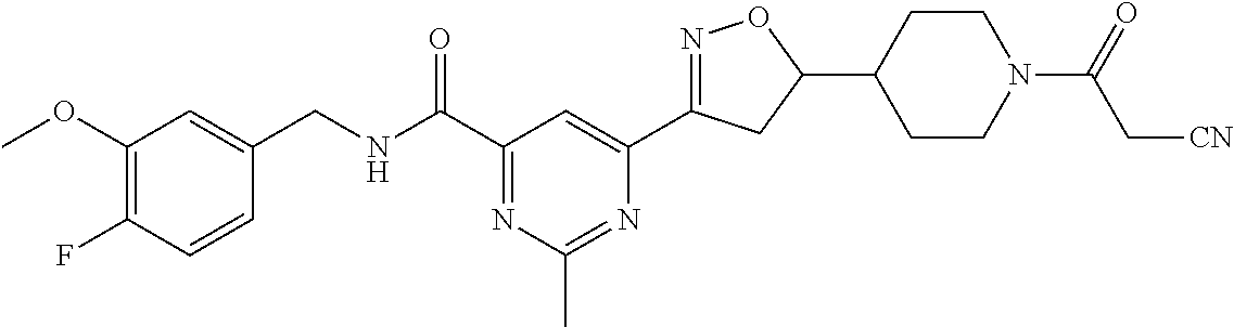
C1(OC)=C(F)C=CC(CNC(C2=NC(C)=NC(C3=NOC(C4CCN(C(=O)C[CN])CC4)C3)=C2)=O)=C1
